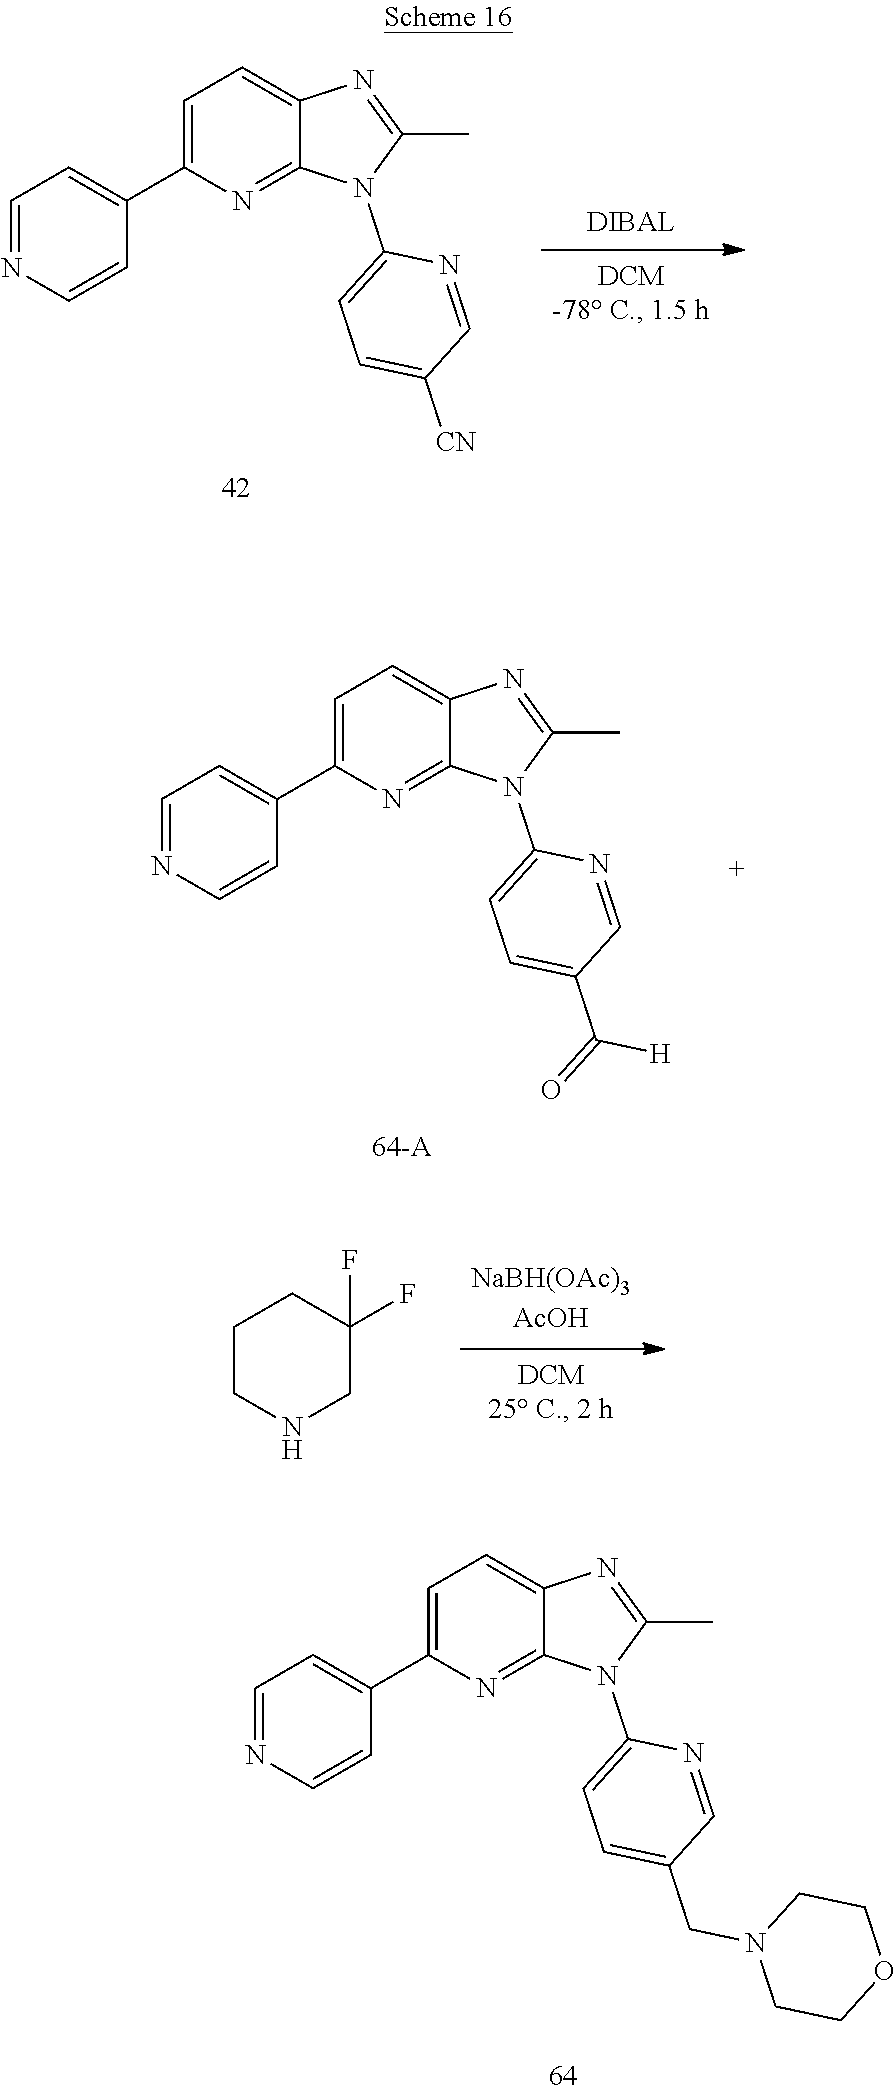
C1=C(C2=CC=NC=C2)N=C2C(=C1)N=C(C)N2C1=CC=C([CN])C=N1.C1=C(C2=CC=NC=C2)N=C2C(=C1)N=C(C)N2C1=CC=C(C(=O)[H])C=N1.C1CNCC(F)(F)C1.C1=C(C2=CC=NC=C2)N=C2C(=C1)N=C(C)N2C1=CC=C(CN2CCOCC2)C=N1
